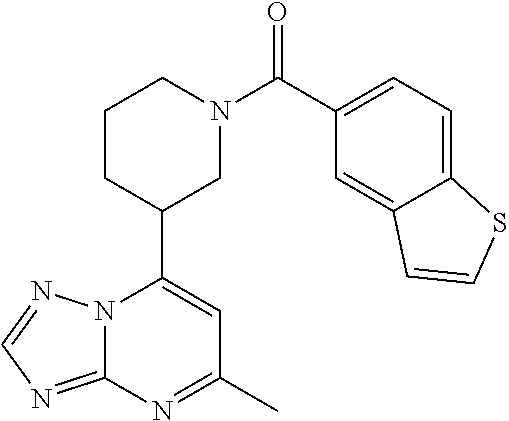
N12C(=NC=N1)N=C(C)C=C2C1CN(C(=O)C2=CC=C3C(=C2)C=CS3)CCC1
